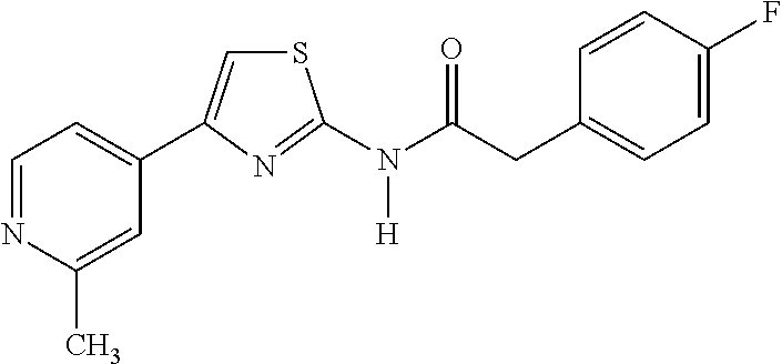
C1=NC(C)=CC(C2=CSC(N(C(CC3=CC=C(F)C=C3)=O)[H])=N2)=C1
